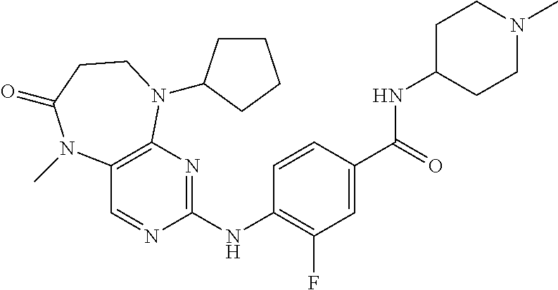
C12=C(N=C(NC3=C(F)C=C(C(=O)NC4CCN(C)CC4)C=C3)N=C1)N(C1CCCC1)CCC(=O)N2C
